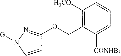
C1=CN([G])N=C1OCC1=C([H3CO])C=CC=C1[CONHBr]
